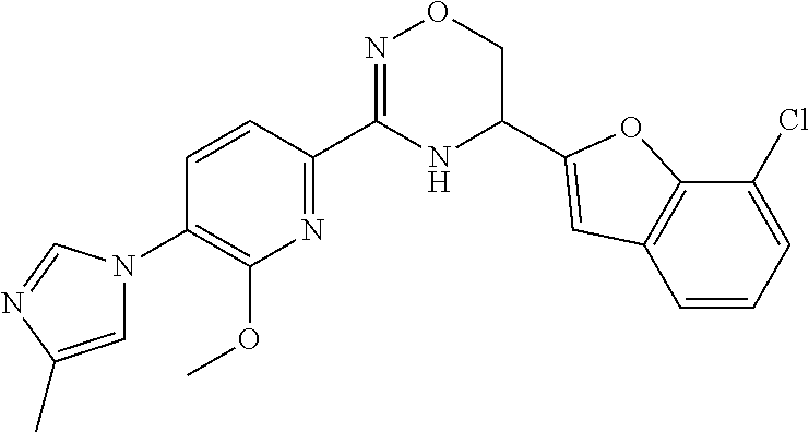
C1=CC(C2=NOCC(C3=CC4=C(O3)C(Cl)=CC=C4)N2)=NC(OC)=C1N1C=C(C)N=C1
